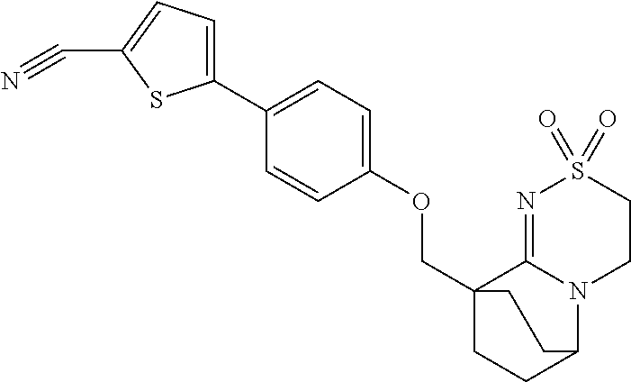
C(C12CCC(N3C1=NS(=O)(=O)CC3)CC2)OC1=CC=C(C2=CC=C(C#N)S2)C=C1
